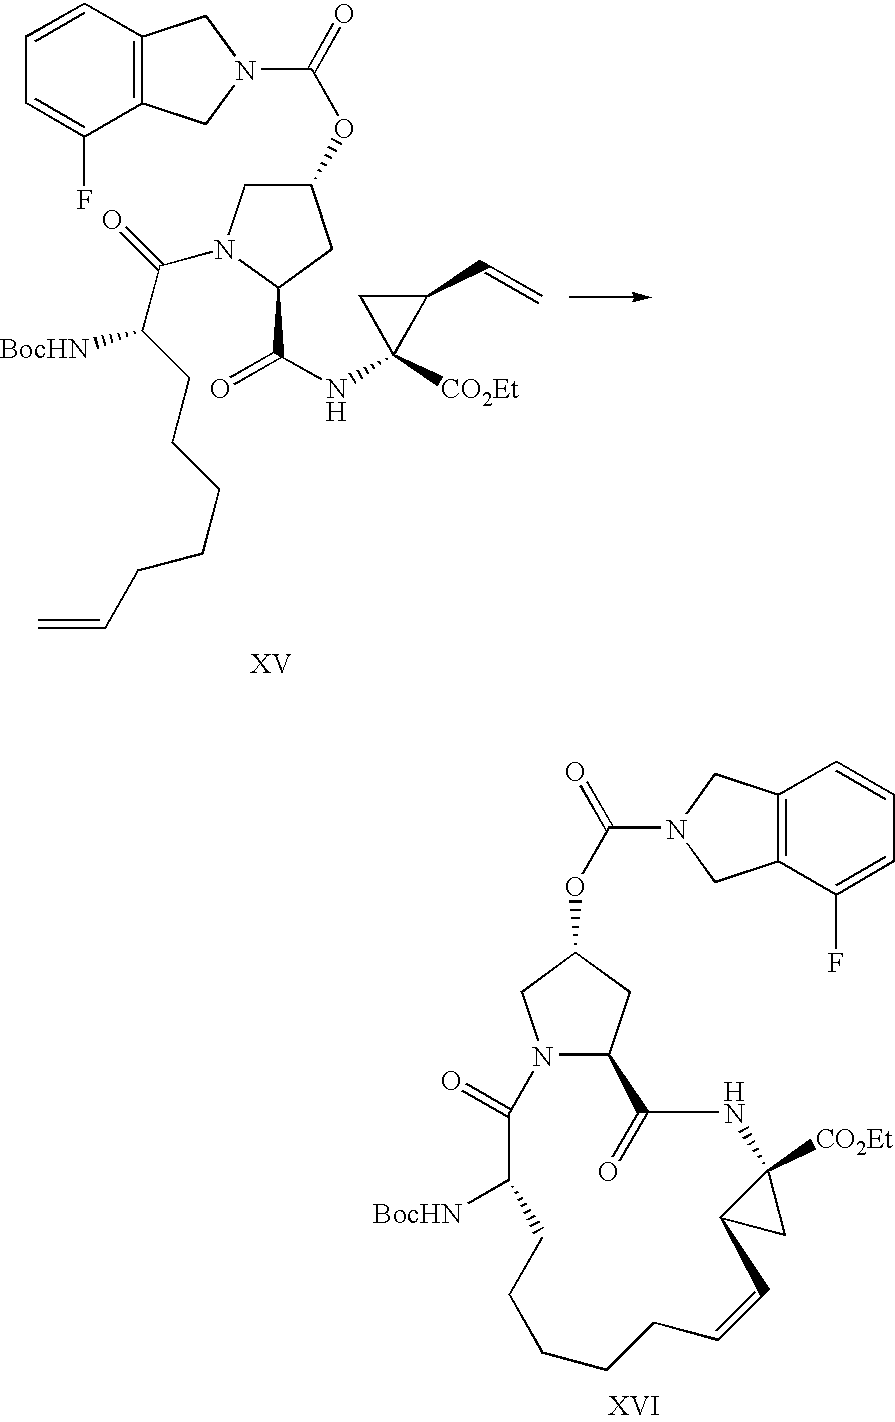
N1(C(=O)OC2CN(C(C(CCCCCC=C)[BocHN])=O)C(C(NC3([CO2Et])CC3C=C)=O)C2)CC2=C(C1)C(F)=CC=C2.N12C(CC(OC(=O)N3CC4=C(C3)C=CC=C4F)C1)C(=O)NC1([CO2Et])C(C1)C=CCCCCCC([BocHN])C2=O
